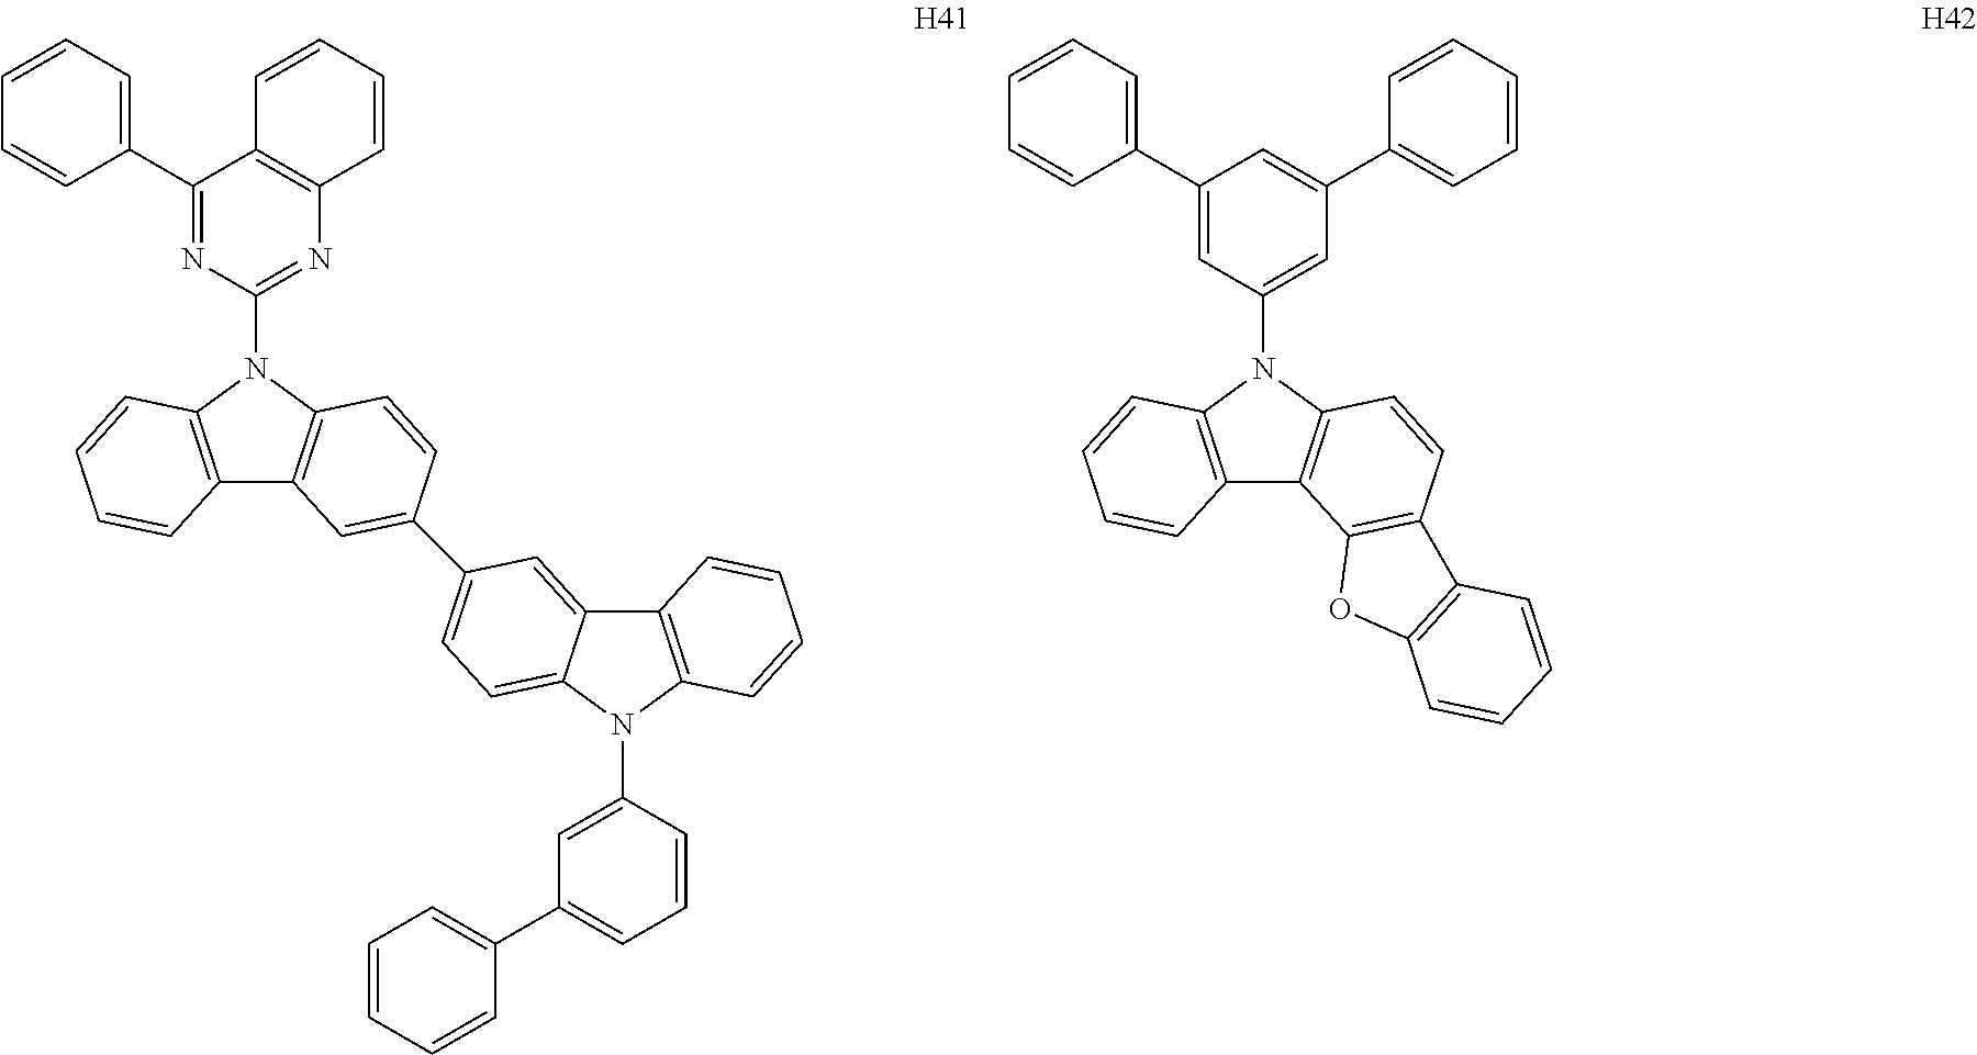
C12=C(N(C3=NC4=C(C(C5=CC=CC=C5)=N3)C=CC=C4)C3=C1C=C(C1=CC=C4C(=C1)C1=C(N4C4=CC(C5=CC=CC=C5)=CC=C4)C=CC=C1)C=C3)C=CC=C2.C12=C(N(C3=CC(C4=CC=CC=C4)=CC(C4=CC=CC=C4)=C3)C3=C1C1=C(C=C3)C3=C(O1)C=CC=C3)C=CC=C2
